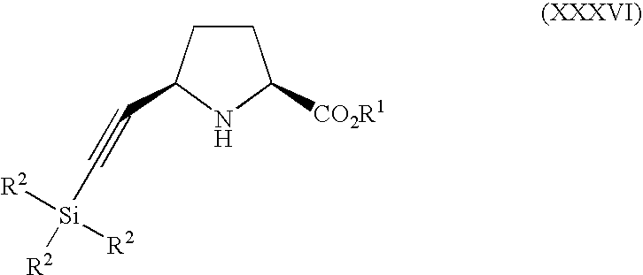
C1CC(C#C[Si]([R2])([R2])[R2])NC1[CO2R1]
